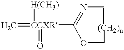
C=[CCXR](C(=NC)OC)(=O)[H(CH3)]
